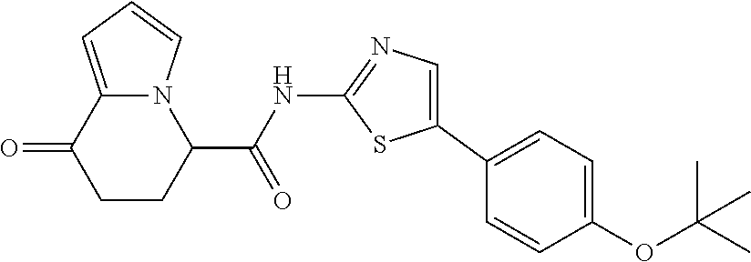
C1CC(C(=O)NC2=NC=C(C3=CC=C(OC(C)(C)C)C=C3)S2)N2C(=CC=C2)C1=O
